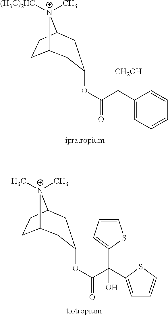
C1(C(C(OC2CC3CCC([N+]3([(H3C)2HC])C)C2)=O)[CH2OH])=CC=CC=C1.C(C(OC1CC2CCC([N+]2(C)C)C1)=O)(C1=CC=CS1)(C1=CC=CS1)O
